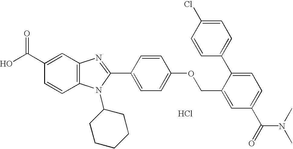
OC(C1=CC2=C(C=C1)N(C1CCCCC1)C(C1=CC=C(OCC3=CC(C(N(C)C)=O)=CC=C3C3=CC=C(Cl)C=C3)C=C1)=N2)=O.Cl
